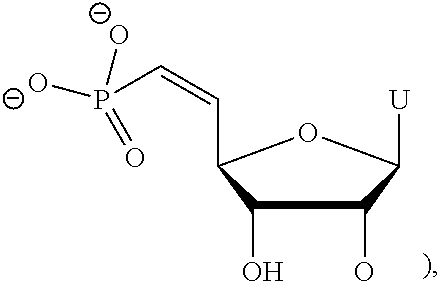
C1(O)C(O)C([U])OC1C=CP([O-])([O-])=O
